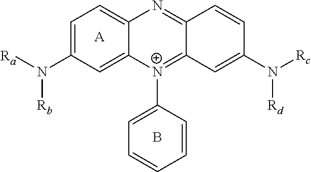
C1=C(N([Ra])[Rb])C=C2C(=C1)N=C1C(=[N+]2C2=CC=CC=C2)C=C(N([Rc])[Rd])C=C1.B.[A]
